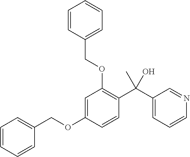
C1=CC(COC2=C(C(C3=CC=CN=C3)(O)C)C=CC(OCC3=CC=CC=C3)=C2)=CC=C1
